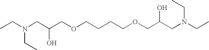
CCN(CC(COCCCCOCC(CN(CC)CC)O)O)CC
